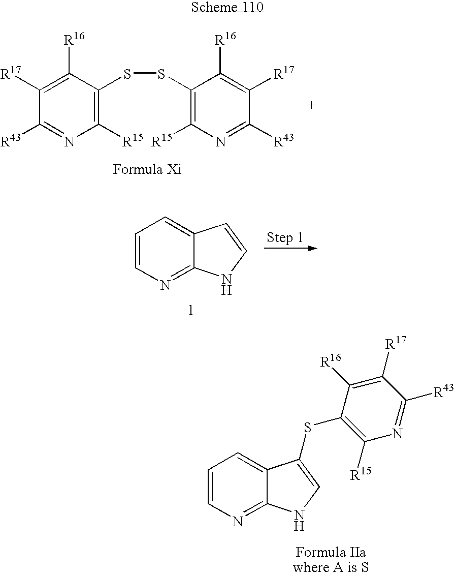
C1([R15])=C(SSC2=C([R15])N=C([R43])C([R17])=C2[R16])C([R16])=C([R17])C([R43])=N1.C1=CN=C2C(=C1)C=CN2.C1=CN=C2C(=C1)C(SC1=C([R15])N=C([R43])C([R17])=C1[R16])=CN2
